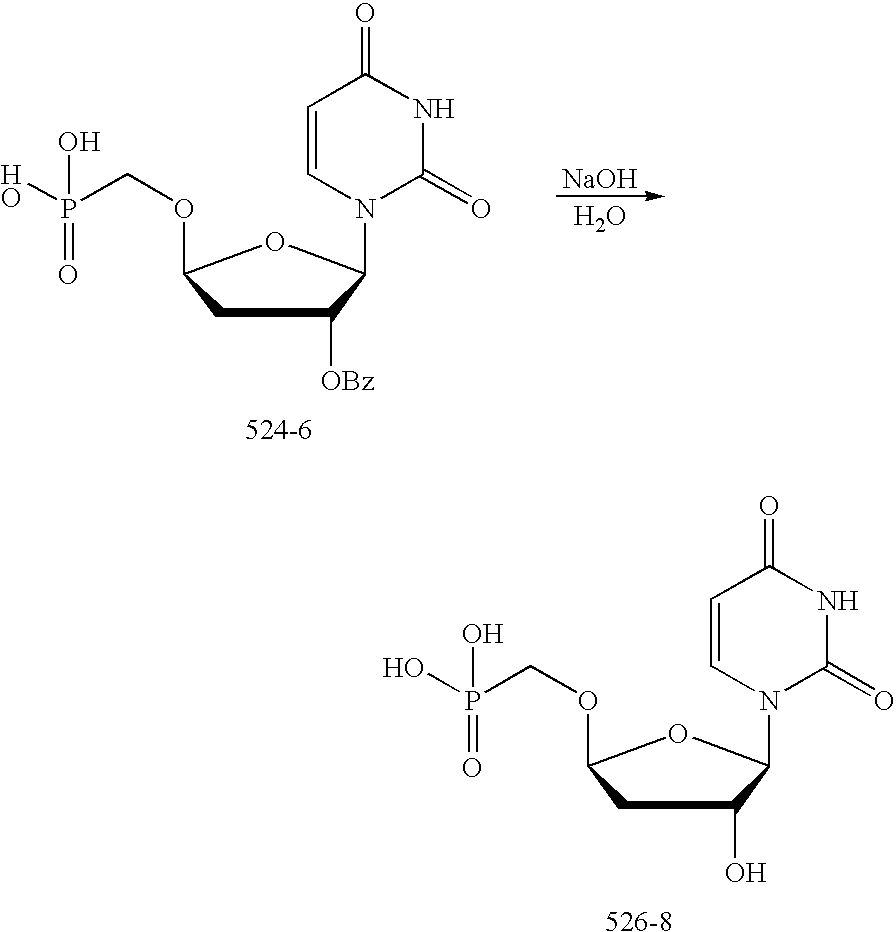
C1C(O)C(N2C=CC(=O)NC2=O)OC1OCP(O)(=O)O.[526-8].C1C([OBz])C(N2C=CC(=O)NC2=O)OC1OCP(O)(=O)O.[524-6].[NaOH].O
